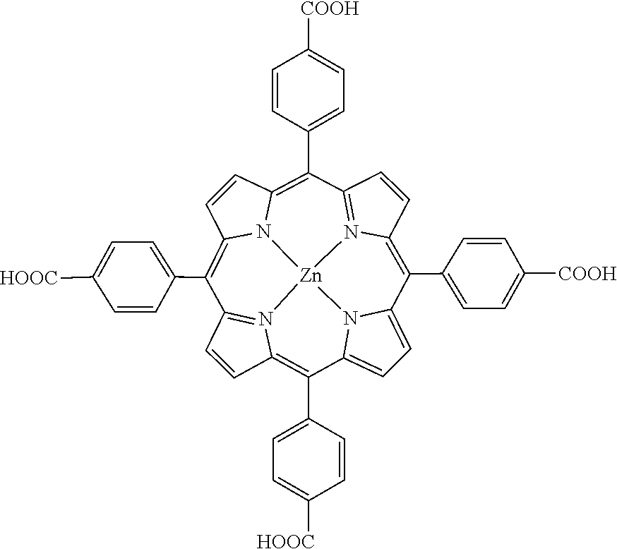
C1=CC2=C(C3=CC=C([HOOC])C=C3)C3=CC=C4N3[Zn]35N2=C1C(C1=CC=C([HOOC])C=C1)=C1C=CC(=C(C2=CC=C([COOH])C=C2)C2=N3C(=C4C3=CC=C([COOH])C=C3)C=C2)N15
